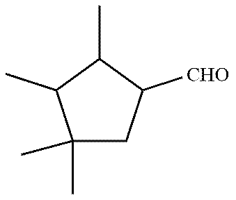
C1(C)(C)CC([CHO])C(C)C1C
